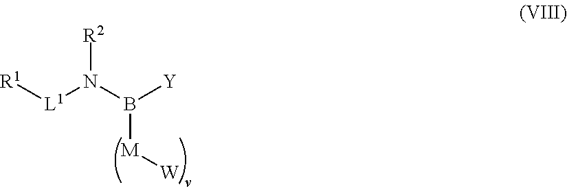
[R1][L1]N(B([Y])[M][W])[R2]
